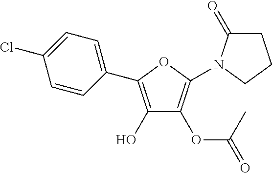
C1(O)=C(C2=CC=C(Cl)C=C2)OC(N2C(=O)CCC2)=C1OC(=O)C
